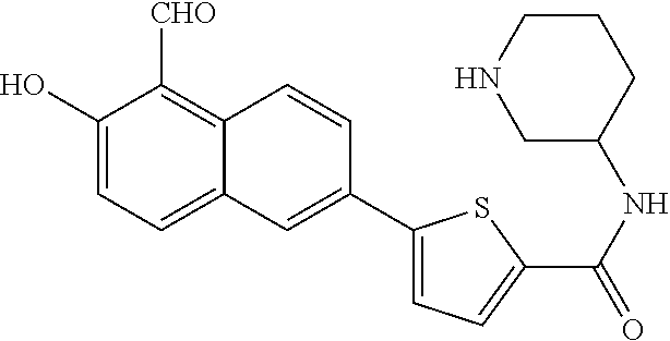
C1(O)=CC=C2C(=C1[CHO])C=CC(C1=CC=C(C(NC3CCCNC3)=O)S1)=C2
